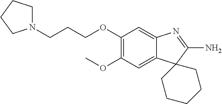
C1(OC)=C(OCCCN2CCCC2)C=C2C(=C1)C1(C(N)=N2)CCCCC1
